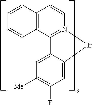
C1=CC2=C(C3=N(C=C2)[Ir]C2=CC(F)=C([Me])C=C32)C=C1
